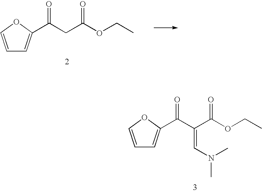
C(C(=CN(C)C)C(OCC)=O)(=O)C1=CC=CO1.C(CC(OCC)=O)(=O)C1=CC=CO1
